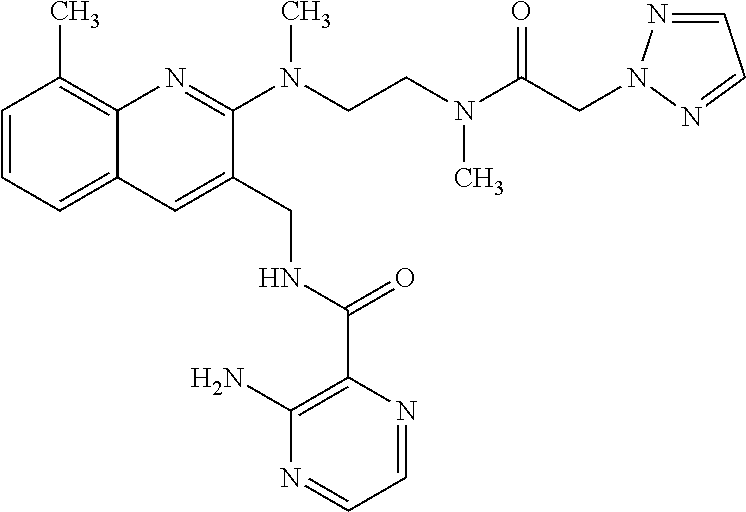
C1=CC=C2C(=C1C)N=C(N(CCN(C(CN1N=CC=N1)=O)C)C)C(CNC(C1=C(N)N=CC=N1)=O)=C2
